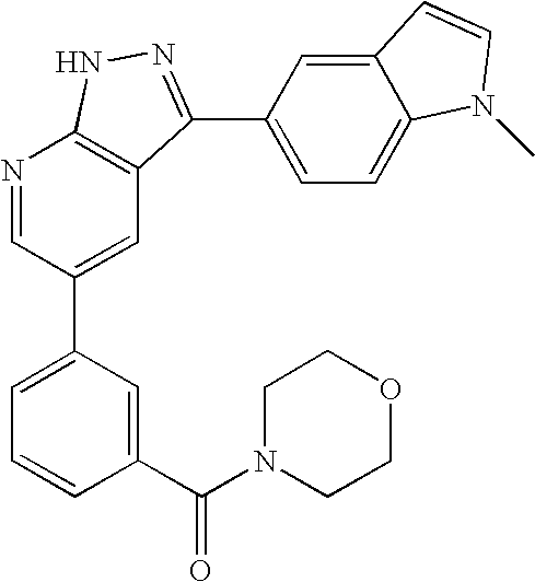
N1=CC(C2=CC=CC(C(N3CCOCC3)=O)=C2)=CC2=C1NN=C2C1=CC=C2C(=C1)C=CN2C
